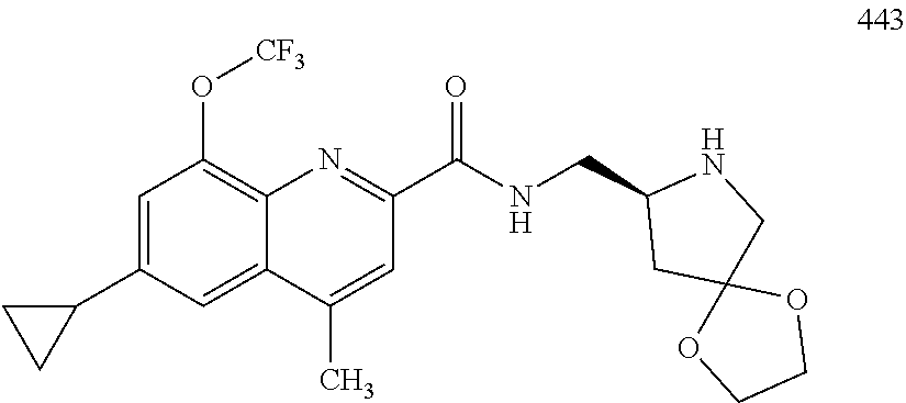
C1=C(C2CC2)C=C2C(=C1O[CF3])N=C(C(NCC1CC3(CN1)OCCO3)=O)C=C2C
